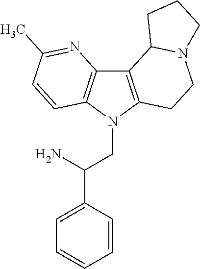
C12=C(N(CC(C3=CC=CC=C3)N)C3=C1N=C(C)C=C3)CCN1C2CCC1
